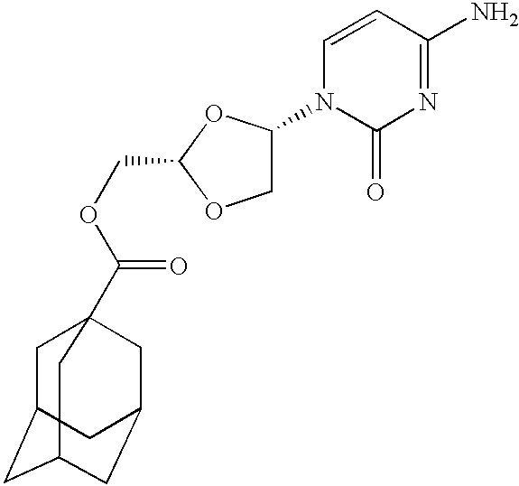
C1C2CC3CC(CC1(C(OCC1OCC(N4C(=O)N=C(N)C=C4)O1)=O)C3)C2
